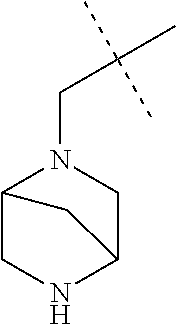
C12CNC(CN1CC(C)(C)C)C2
